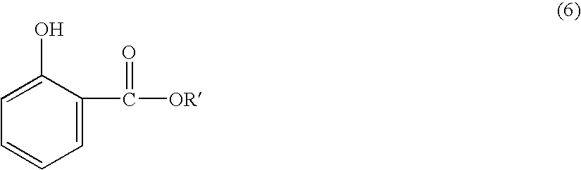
C1=C(C([OR])=O)C(O)=CC=C1
